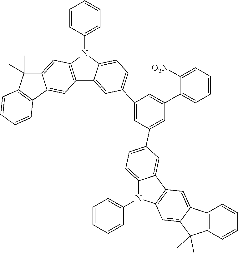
C1=CC(N2C3=C(C4=CC(C5=CC(C6=CC=C7N(C8=CC=CC=C8)C8=C(C7=C6)C=C6C(=C8)C(C)(C)C7=C6C=CC=C7)=CC(C6=CC=CC=C6[O2N])=C5)=CC=C24)C=C2C(=C3)C(C)(C)C3=C2C=CC=C3)=CC=C1
